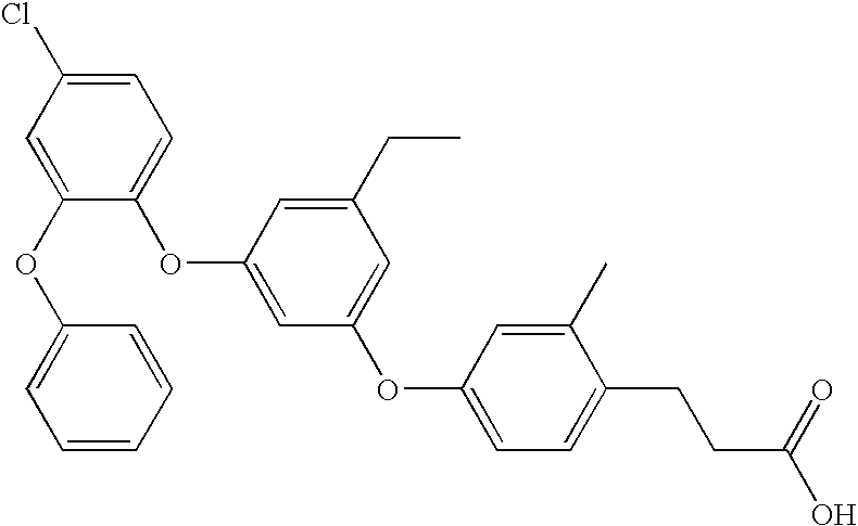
C1=C(OC2=CC=CC=C2)C(OC2=CC(OC3=CC=C(CCC(=O)O)C(C)=C3)=CC(CC)=C2)=CC=C1Cl
